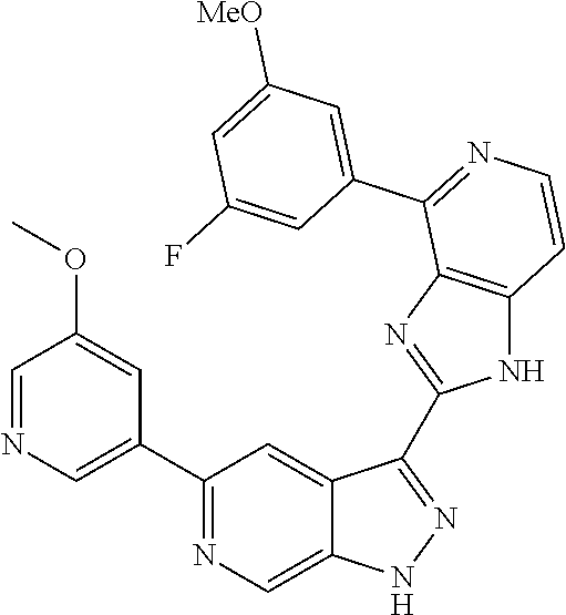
C1(C2=CN=CC(OC)=C2)=NC=C2C(=C1)C(C1=NC3=C(N1)C=CN=C3C1=CC([MeO])=CC(F)=C1)=NN2
